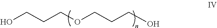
OCCCOCCCO
